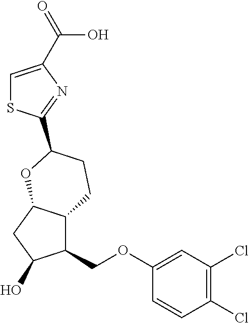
C1=C(C(O)=O)N=C(C2CCC3C(COC4=CC(Cl)=C(Cl)C=C4)C(O)CC3O2)S1
